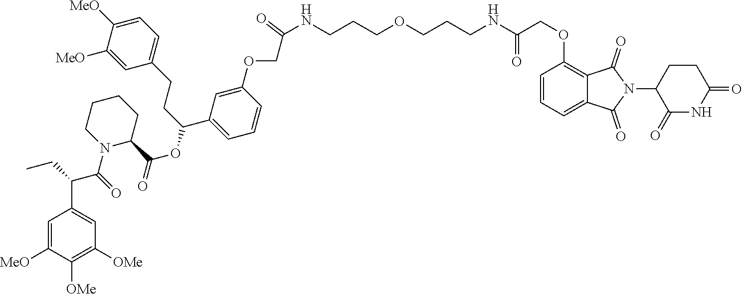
C(CNC(COC1=C2C(=CC=C1)C(=O)N(C1C(=O)NC(=O)CC1)C2=O)=O)COCCCNC(=O)COC1=CC(C(CCC2=CC=C([MeO])C([MeO])=C2)OC(=O)C2CCCCN2C(C(C2=CC([OMe])=C([OMe])C([MeO])=C2)CC)=O)=CC=C1
